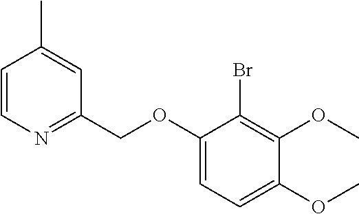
C1=CN=C(COC2=CC=C(OC)C(OC)=C2Br)C=C1C
